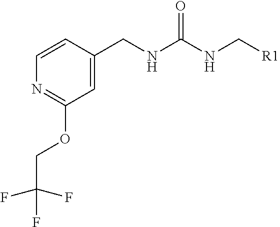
C([R1])NC(=O)NCC1=CC(OCC(F)(F)F)=NC=C1
